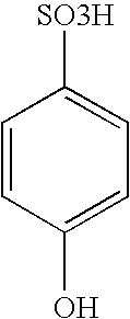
C1=CC(O)=CC=C1[SO3H]
